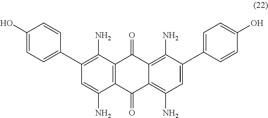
C12=C(C(N)=CC(C3=CC=C(O)C=C3)=C1N)C(=O)C1=C(N)C=C(C3=CC=C(O)C=C3)C(N)=C1C2=O
